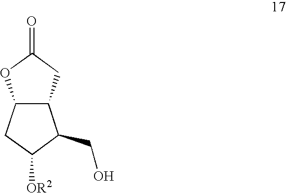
C12C(CC(=O)O1)C(CO)C([OR2])C2
